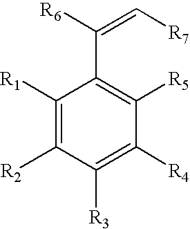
C1([R1])=C([R2])C([R3])=C([R4])C([R5])=C1C([R6])=C[R7]
